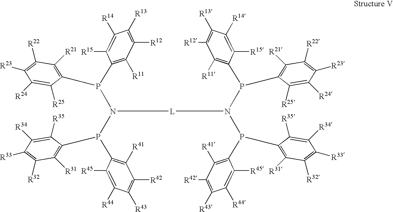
C1([R24])=C([R25])C(P(C2=C([R11])C([R12])=C([R13])C([R14])=C2[R15])N(P(C2=C([R31])C([R32])=C([R33])C([R34])=C2[R35])C2=C([R41])C([R42])=C([R43])C([R44])=C2[R45])[L]N(P(C2=C([R21])C([R22])=C([R23])C([R24])=C2[R25])C2=C([R11])C([R12])=C([R13])C([R14])=C2[R15])P(C2=C([R31])C([R32])=C([R33])C([R34])=C2[R35])C2=C([R41])C([R42])=C([R43])C([R44])=C2[R45])=C([R21])C([R22])=C1[R23]
